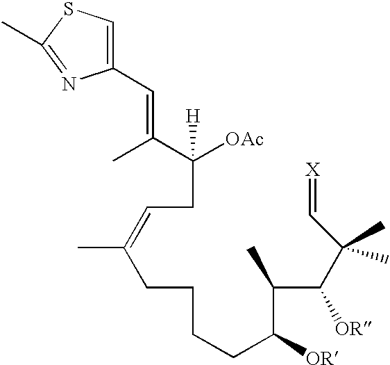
C(CC=C(CCCCC(C(C(C(C=[X])(C)C)[OR])C)[OR])C)([OAc])([H])C(C)=CC1=CSC(C)=N1
